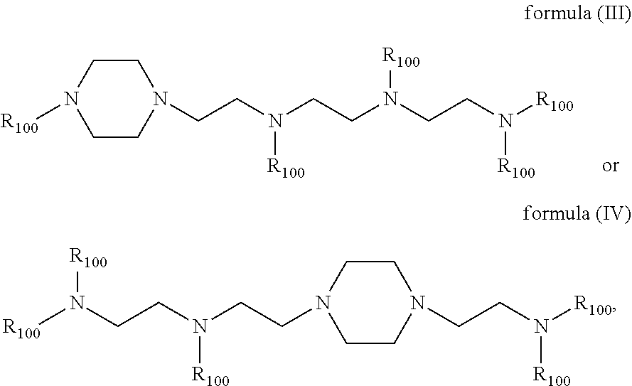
N1([R100])CCN(CCN(CCN(CCN([R100])[R100])[R100])[R100])CC1.[R100]N(CCN(CCN1CCN(CCN([R100])[R100])CC1)[R100])[R100]
